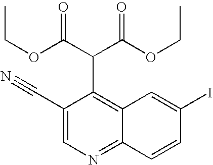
C1(C#N)=CN=C2C(=C1C(C(OCC)=O)C(OCC)=O)C=C(I)C=C2
